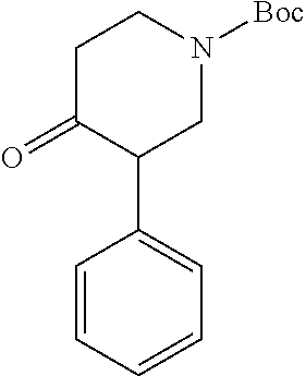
O=C1C(C2=CC=CC=C2)CN([Boc])CC1
